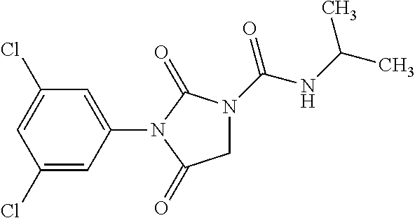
C1(Cl)=CC(N2C(=O)CN(C(NC(C)C)=O)C2=O)=CC(Cl)=C1
